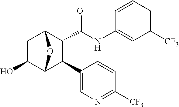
C1(O)C2C(C3=CN=C([CF3])C=C3)C(C(NC3=CC([CF3])=CC=C3)=O)C(C1)O2
